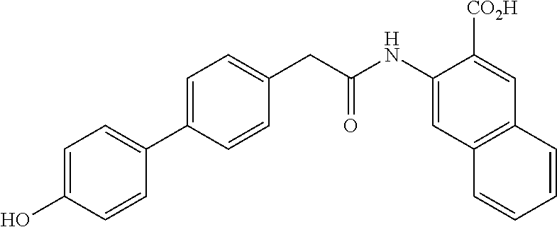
C1=C(C2=CC=C(O)C=C2)C=CC(CC(NC2=CC3=C(C=C2[CO2H])C=CC=C3)=O)=C1
